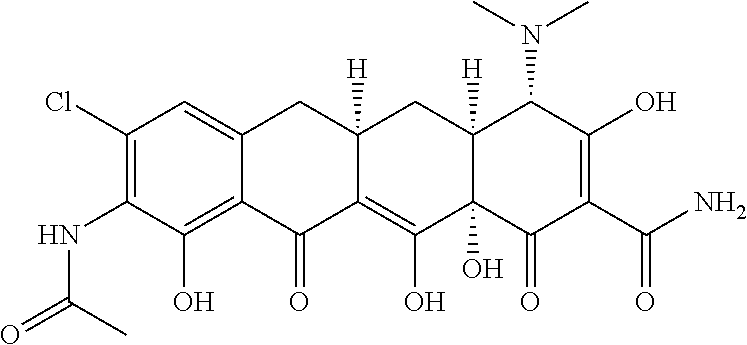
C1(Cl)=C(NC(=O)C)C(O)=C2C(=C1)CC1([H])C(=C(O)C3(O)C([H])(C1)C(N(C)C)C(O)=C(C(N)=O)C3=O)C2=O
